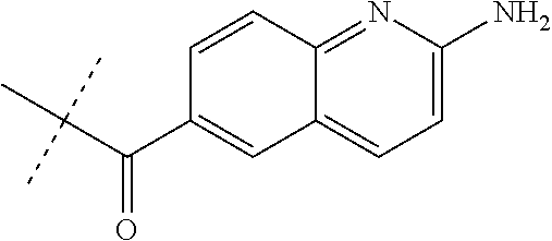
C(C(C1=CC2=CC=C(N)N=C2C=C1)=O)(C)(C)C
